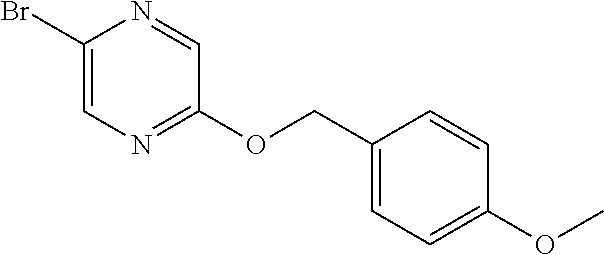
C1(Br)=CN=C(OCC2=CC=C(OC)C=C2)C=N1
